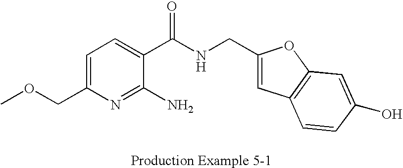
C(C1=CC2=C(O1)C=C(O)C=C2)NC(C1=CC=C(COC)N=C1N)=O
